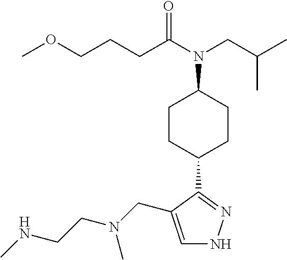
C1=C(CN(CCNC)C)C(C2CCC(N(C(CCCOC)=O)CC(C)C)CC2)=NN1
